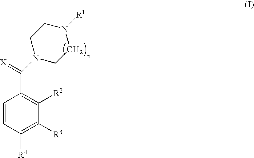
C1=CC([R4])=C([R3])C([R2])=C1C(=[X])N1CCN([R1])CC1
